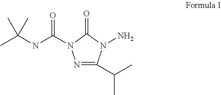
N1=C(C(C)C)N(N)C(=O)N1C(NC(C)(C)C)=O
